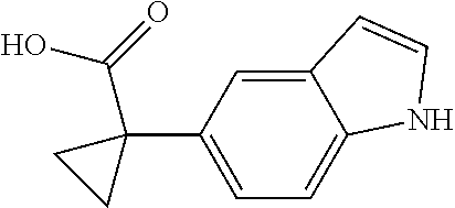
C1=C(C2(C(O)=O)CC2)C=C2C(=C1)NC=C2
